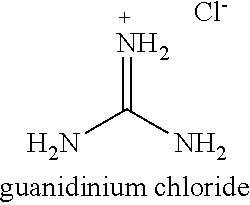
N=C(N)N.[Cl-]
